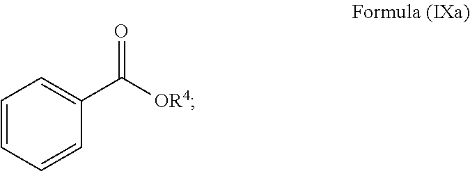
C1=CC=CC(C(=O)[OR4])=C1
